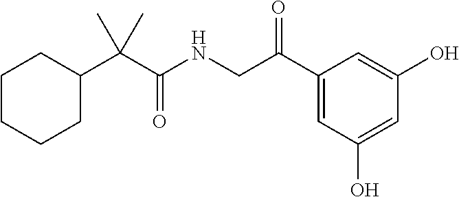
C1CCCC(C(C(NCC(C2=CC(O)=CC(O)=C2)=O)=O)(C)C)C1
